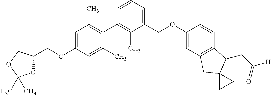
C1(COC2=CC3=C(C=C2)C(CC([H])=O)C2(C3)CC2)=CC=CC(C2=C(C)C=C(OCC3OC(C)(C)OC3)C=C2C)=C1C
